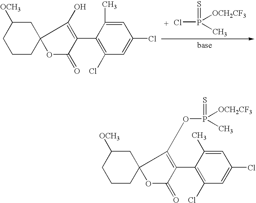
C1C([OCH3])CCCC12OC(=O)C(C1=C(Cl)C=C(Cl)C=C1C)=C2O.ClP([OCH2CF3])(C)=S.C1C([OCH3])CCCC12OC(=O)C(C1=C(Cl)C=C(Cl)C=C1C)=C2OP(C)([OCH2CF3])=S
